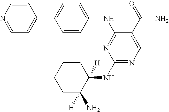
C1=CN=CC=C1C1=CC=C(NC2=NC(NC3([H])CCCCC3([H])N)=NC=C2C(=O)N)C=C1
